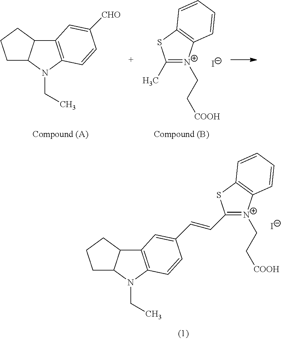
C1(C)=[N+](CC[COOH])C2=C(S1)C=CC=C2.[I-].C1C2C(CC1)C1=C(N2CC)C=CC([CHO])=C1.[I-].[N+]1(CC[COOH])=C(C=CC2=CC3=C(N(CC)C4CCCC43)C=C2)SC2=C1C=CC=C2
